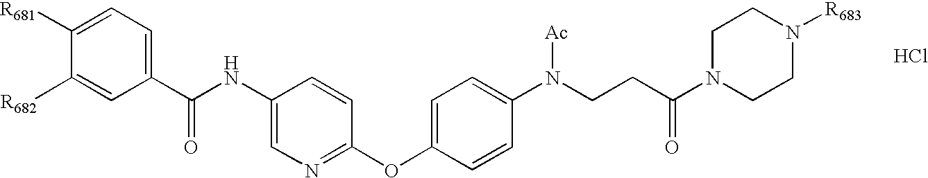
C1(C(NC2=CN=C(OC3=CC=C(N(CCC(N4CCN([R683])CC4)=O)[Ac])C=C3)C=C2)=O)=CC=C([R681])C([R682])=C1.Cl
